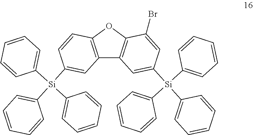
C12=C(OC3=C1C=C([Si](C1=CC=CC=C1)(C1=CC=CC=C1)C1=CC=CC=C1)C=C3Br)C=CC([Si](C1=CC=CC=C1)(C1=CC=CC=C1)C1=CC=CC=C1)=C2
